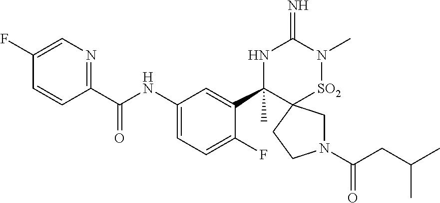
C1(F)=CN=C(C(NC2=CC=C(F)C(C3(C)NC(=N)N(C)[SO2]C34CN(C(=O)CC(C)C)CC4)=C2)=O)C=C1
